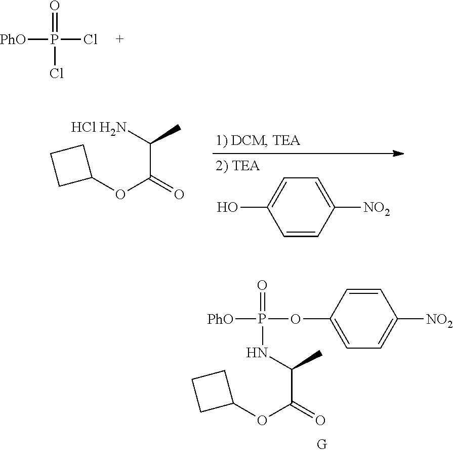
[PhO]P(=O)(OC1=CC=C([NO2])C=C1)NC(C)C(=O)OC1CCC1.[PhO]P(Cl)(=O)Cl.C1=C(O)C=CC([NO2])=C1.[HCl H2N]C(C)C(=O)OC1CCC1
